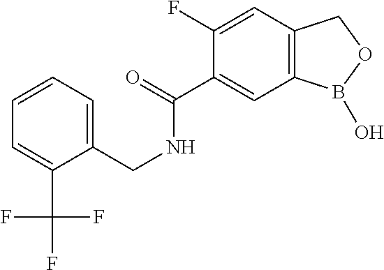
C1(F)=CC2=C(C=C1C(=O)NCC1=CC=CC=C1C(F)(F)F)B(O)OC2
